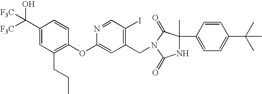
C1(C([F3C])(O)[F3C])=CC(CCC)=C(OC2=CC(CN3C(=O)C(C4=CC=C(C(C)(C)C)C=C4)(C)NC3=O)=C(I)C=N2)C=C1
